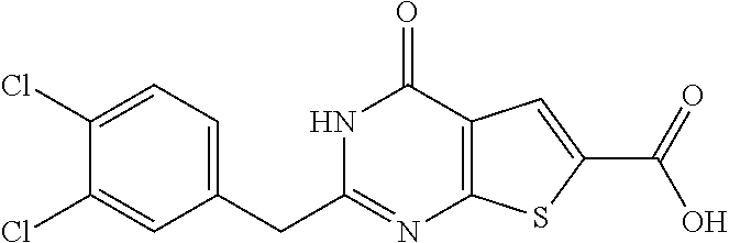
C1(Cl)=CC=C(CC2=NC3=C(C(=O)N2)C=C(C(=O)O)S3)C=C1Cl
